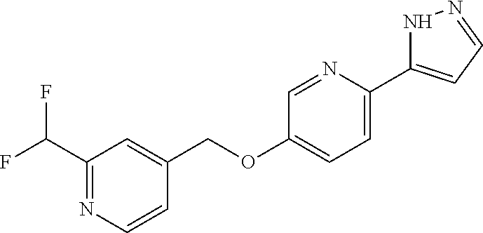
FC(C1=NC=CC(COC2=CC=C(C3=CC=NN3)N=C2)=C1)F
